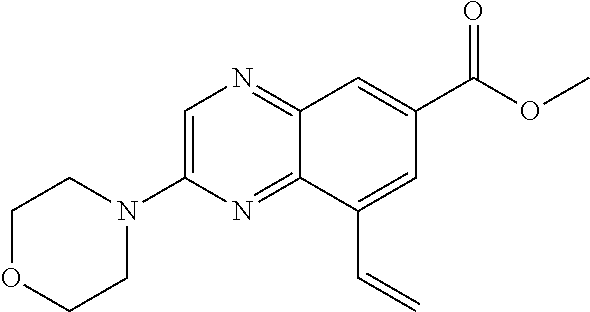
C=CC1=CC(C(OC)=O)=CC2=NC=C(N3CCOCC3)N=C12
